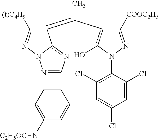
C1(=C(C2=C(O)N(C3=C(Cl)C=C(Cl)C=C3Cl)N=C2[COOC2H5])C)C([(t)C4H9])=NN2C1=NC(C1=CC=C([C2H5OCHN])C=C1)=N2
